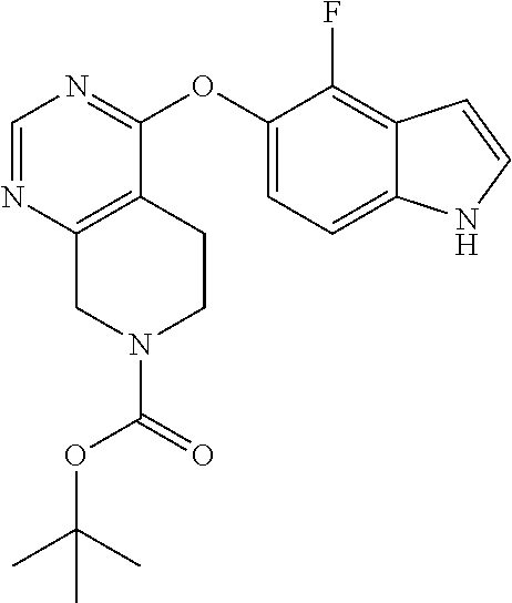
C1(OC2=NC=NC3=C2CCN(C(=O)OC(C)(C)C)C3)=CC=C2C(=C1F)C=CN2
